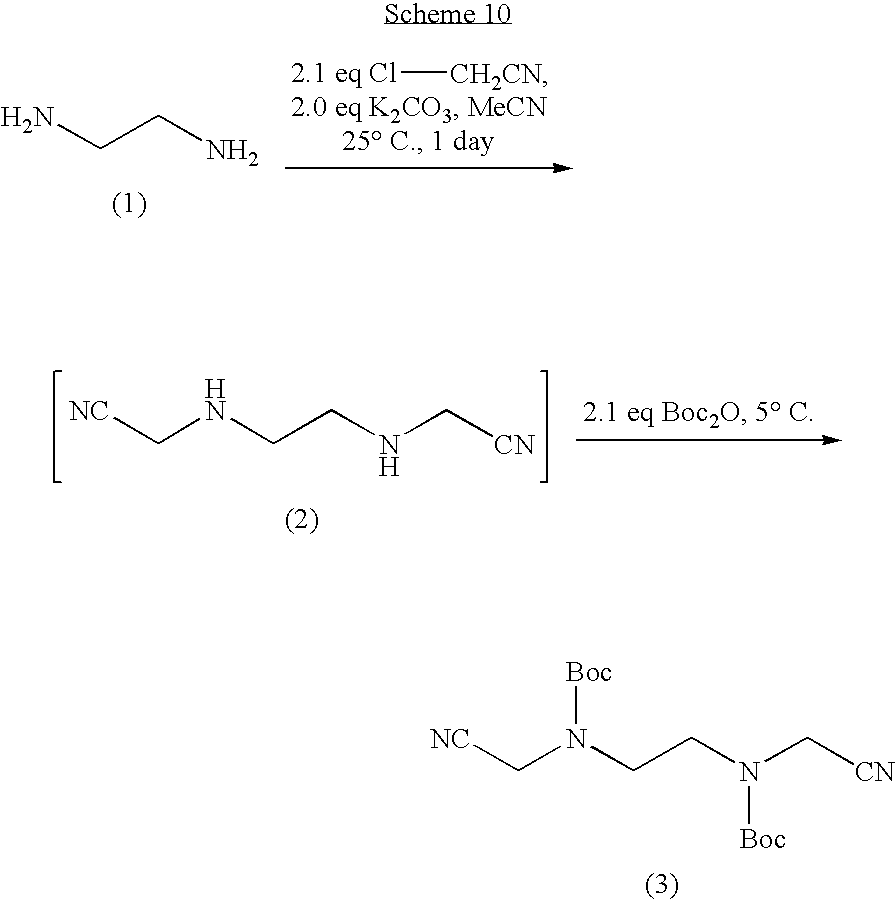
[NC]CNCCNC[CN].[NC]CN(CCN(C[CN])[Boc])[Boc].NCCN.[2.1 eq Cl][CH2CN]
